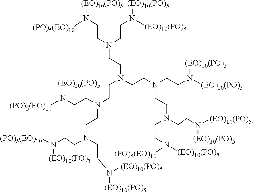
C(CN(CCN([(EO)10(PO)5])[(EO)10(PO)5])CCN(CCN(CCN([(EO)10(PO)5])[(EO)10(PO)5])CCN(CCN([(EO)10(PO)5])[(EO)10(PO)5])CCN([(EO)10(PO)5])[(PO)5(EO)10])CCN(CCN(CCN([(PO)5(EO)10])[(EO)10(PO)5])CCN([(EO)10(PO)5])[(EO)10(PO)5])CCN([(PO)5(EO)10])[(EO)10(PO)5])N([(EO)10(PO)5])[(PO)5(EO)10]
